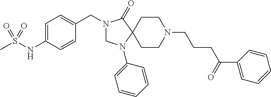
CS(NC1=CC=C(CN2CN(C3=CC=CC=C3)C3(C2=O)CCN(CCCC(=O)C2=CC=CC=C2)CC3)C=C1)(=O)=O
